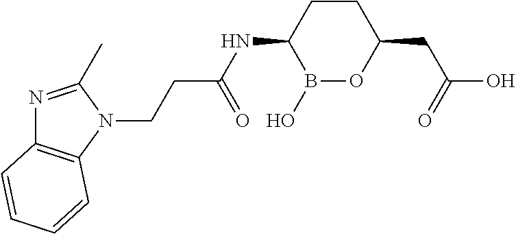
B1(O)OC(CC(O)=O)CCC1NC(CCN1C2=C(N=C1C)C=CC=C2)=O
